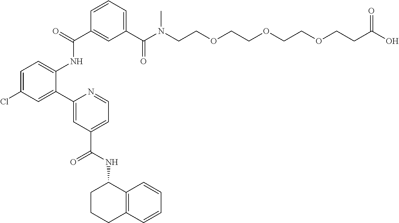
C1(C2=CC(Cl)=CC=C2NC(C2=CC(C(=O)N(CCOCCOCCOCCC(=O)O)C)=CC=C2)=O)=CC(C(NC2CCCC3=C2C=CC=C3)=O)=CC=N1
